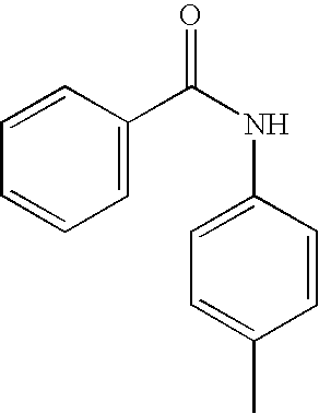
C1=CC(C(NC2=CC=C(C)C=C2)=O)=CC=C1
